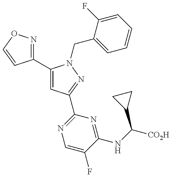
C1(C2=CC(C3=NC=C(F)C(NC([CO2H])C4CC4)=N3)=NN2CC2=CC=CC=C2F)=NOC=C1
